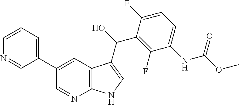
C1(C2=CC=CN=C2)=CC2=C(N=C1)NC=C2C(C1=C(F)C(NC(OC)=O)=CC=C1F)O
